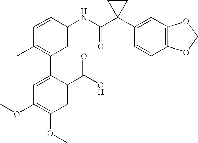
C1(C2=C(C)C=CC(NC(C3(C4=CC5=C(C=C4)OCO5)CC3)=O)=C2)=CC(OC)=C(OC)C=C1C(O)=O
